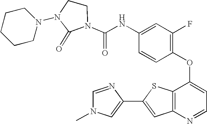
C(NC1=CC(F)=C(OC2=CC=NC3=C2SC(C2=CN(C)C=N2)=C3)C=C1)(=O)N1CCN(N2CCCCC2)C1=O
